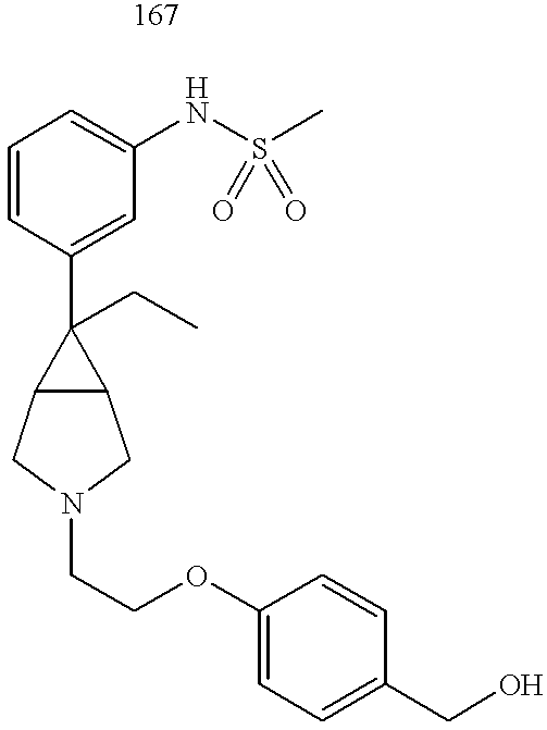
C1=CC(C2(CC)C3C2CN(CCOC2=CC=C(CO)C=C2)C3)=CC(NS(C)(=O)=O)=C1
